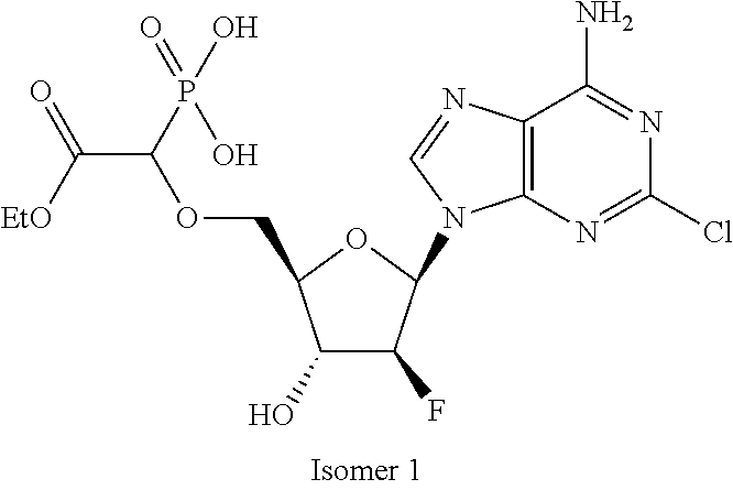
C12=C(N=CN1C1C(F)C(O)C(COC(C(=O)[EtO])P(=O)(O)O)O1)C(N)=NC(Cl)=N2
